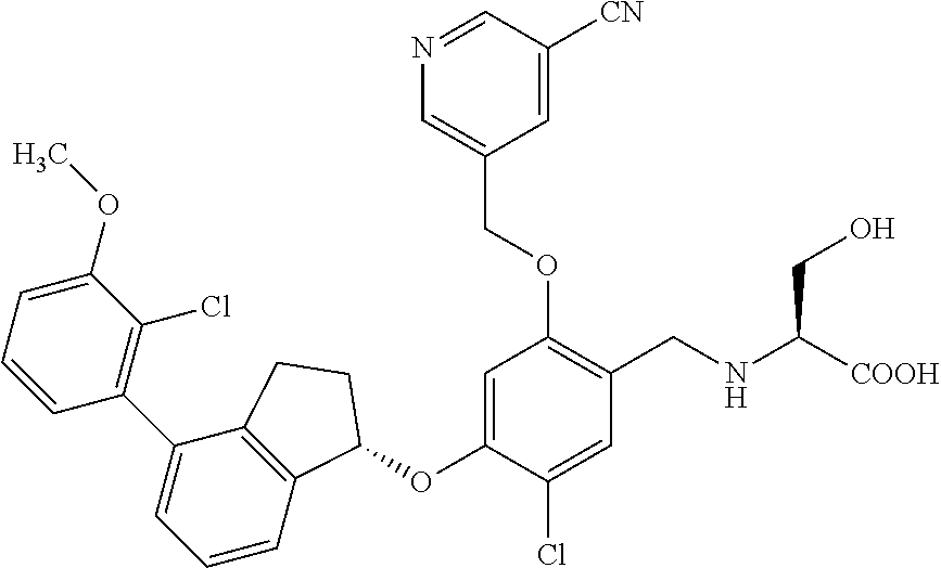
C1=CC=C(OC)C(Cl)=C1C1=CC=CC2=C1CCC2OC1=CC(OCC2=CN=CC([CN])=C2)=C(CNC([COOH])CO)C=C1Cl
